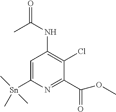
C1=C([Sn](C)(C)C)N=C(C(OC)=O)C(Cl)=C1NC(=O)C
